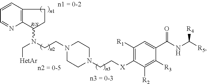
C1=CC2=C(N=C1)C(N(CCN1CCN(CC[X]C3=C([R1])C=C(C(NC([R5])[R4])=O)C([R3])=C3[R2])CC1)C[HetAr])CC2
